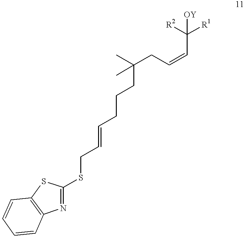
C(C=CCC(C)(C)CCCC=CCSC1=NC2=C(S1)C=CC=C2)([R2])([R1])[OY]
